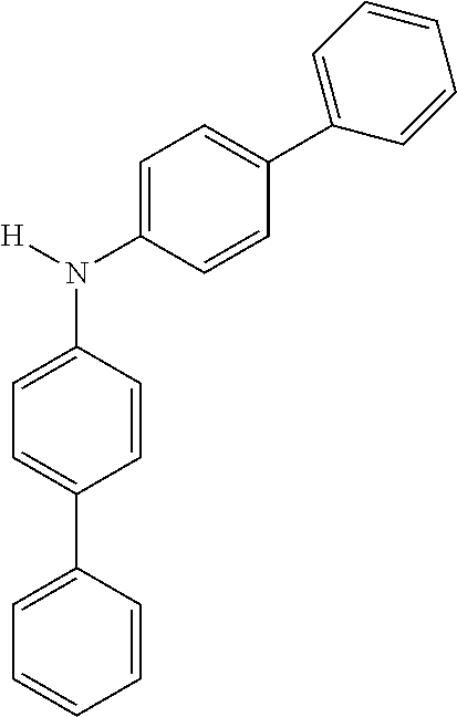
C1=CC(N([H])C2=CC=C(C3=CC=CC=C3)C=C2)=CC=C1C1=CC=CC=C1
